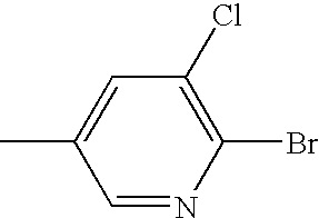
C1(Br)=C(Cl)C=C(C)C=N1
